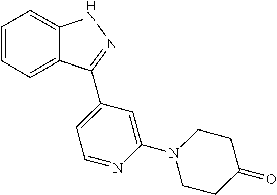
C1=CC=C2C(=C1)NN=C2C1=CC=NC(N2CCC(=O)CC2)=C1
